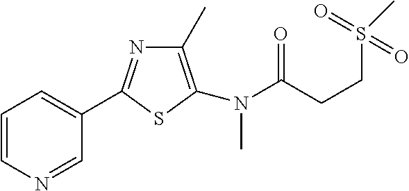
C1(C)=C(N(C(CCS(C)(=O)=O)=O)C)SC(C2=CC=CN=C2)=N1
